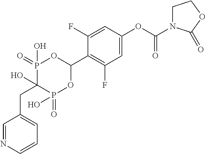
C1=C(OC(N2CCOC2=O)=O)C=C(F)C(C2OP(=O)(O)C(O)(CC3=CC=CN=C3)P(=O)(O)O2)=C1F
